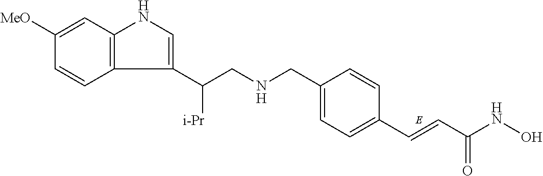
C12=C(C=C([MeO])C=C1)NC=C2C(CNCC1=CC=C(C=CC(NO)=O)C=C1)[i-Pr]
